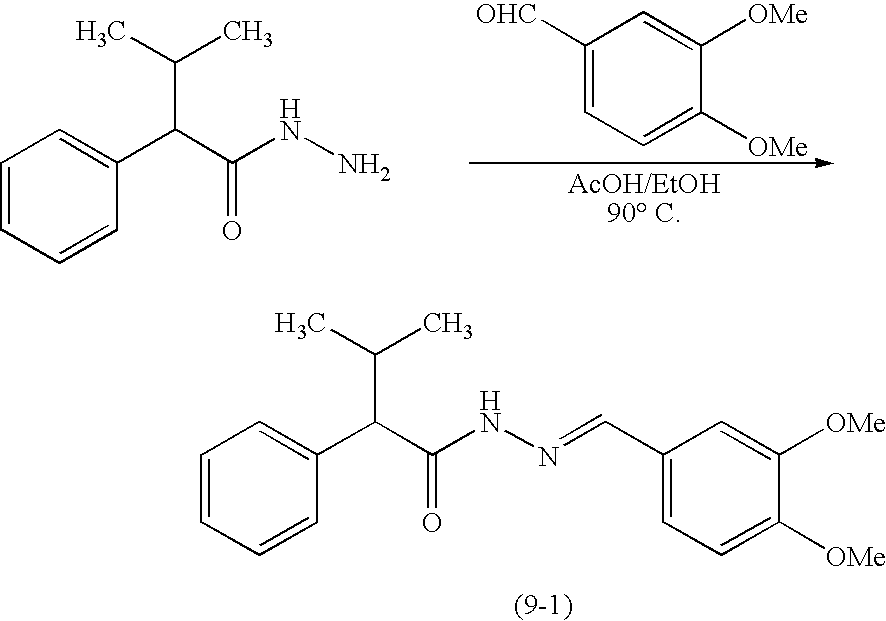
C1=CC=CC(C(C(NN)=O)C(C)C)=C1.C1([OHC])=CC=C([OMe])C([OMe])=C1.C1=CC=CC(C(C(NN=CC2=CC=C([OMe])C([OMe])=C2)=O)C(C)C)=C1
